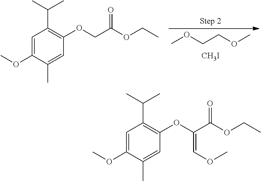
O(C)CCOC.[CH3I].O(CC)C(COC1=C(C(C)C)C=C(OC)C(C)=C1)=O.O(CC)C(C(OC1=C(C(C)C)C=C(OC)C(C)=C1)=COC)=O
